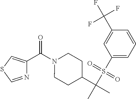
C(N1CCC(C(C)(S(C2=CC=CC(C(F)(F)F)=C2)(=O)=O)C)CC1)(=O)C1=CSC=N1
